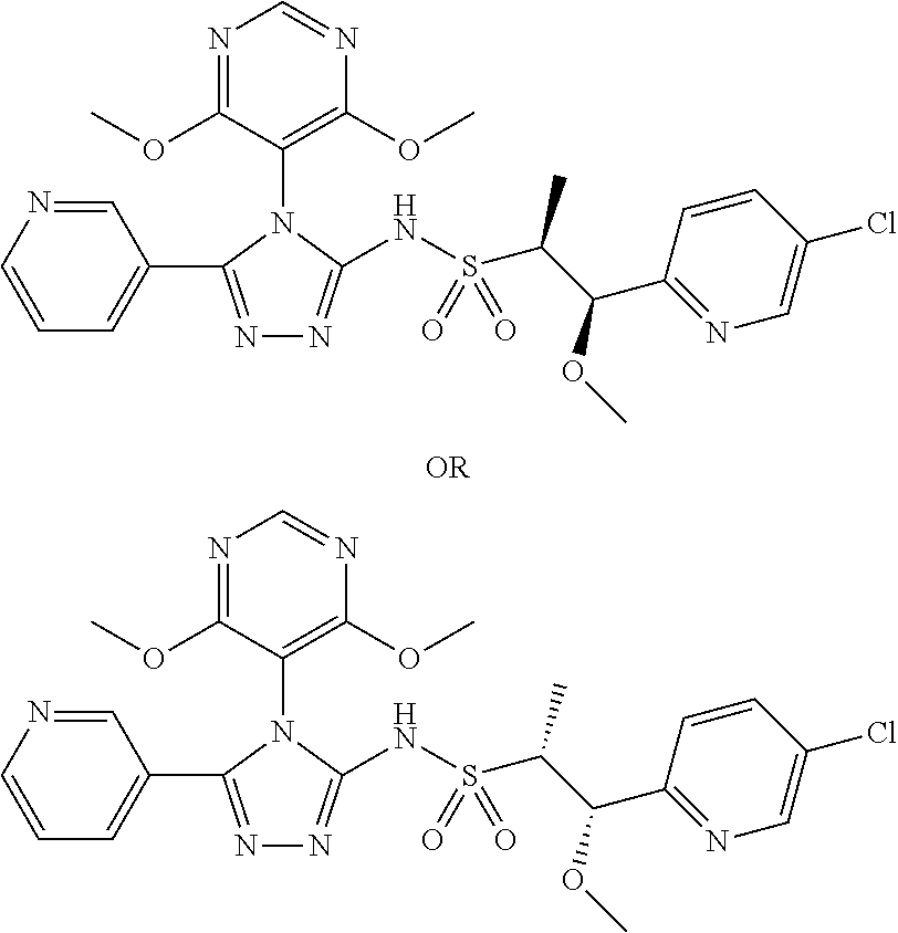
N1=C(C2=CC=CN=C2)N(C2=C(OC)N=CN=C2OC)C(NS(C(C(OC)C2=NC=C(Cl)C=C2)C)(=O)=O)=N1.N1=C(C2=CC=CN=C2)N(C2=C(OC)N=CN=C2OC)C(NS(C(C(OC)C2=NC=C(Cl)C=C2)C)(=O)=O)=N1
